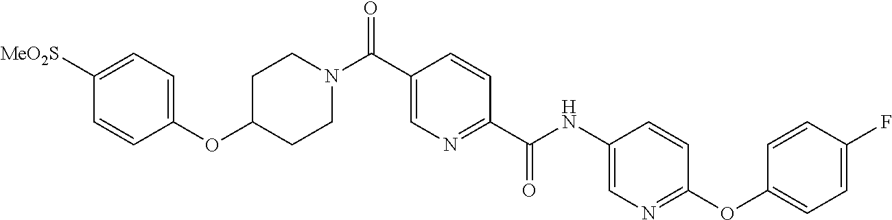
C1(OC2CCN(C(C3=CN=C(C(NC4=CN=C(OC5=CC=C(F)C=C5)C=C4)=O)C=C3)=O)CC2)=CC=C([MeO2S])C=C1
